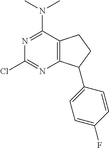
C1(Cl)=NC2=C(C(N(C)C)=N1)CCC2C1=CC=C(F)C=C1
